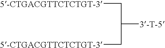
C([3-T-5])(C[5-CTGACGTTCTCTGT-3])C[5-CTGACGTTCTCTGT-3]
